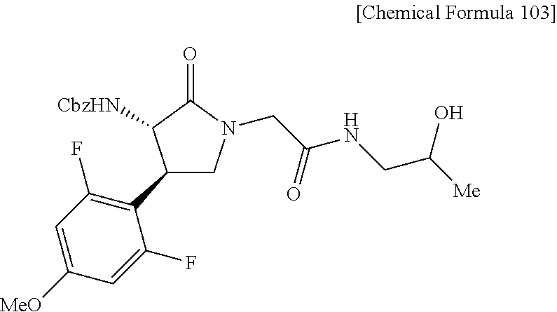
C1(C2CN(CC(=O)NCC([Me])O)C(=O)C2[CbzHN])=C(F)C=C([MeO])C=C1F
